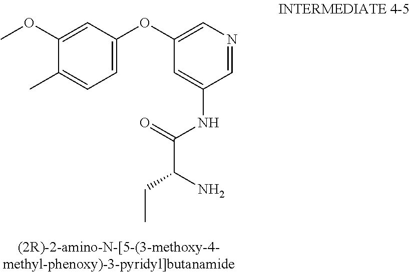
C1(NC(C(CC)N)=O)=CC(OC2=CC=C(C)C(OC)=C2)=CN=C1
